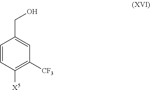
C(C1=CC([CF3])=C([X5])C=C1)O
